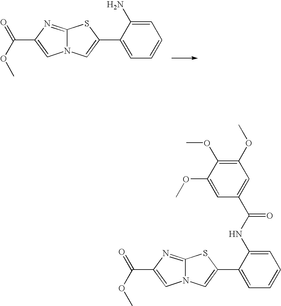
C12=NC(C(OC)=O)=CN1C=C(C1=CC=CC=C1N)S2.C12=NC(C(OC)=O)=CN1C=C(C1=CC=CC=C1NC(C1=CC(OC)=C(OC)C(OC)=C1)=O)S2
